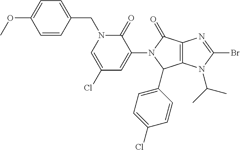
C12=C(N(C(C)C)C(Br)=N1)C(C1=CC=C(Cl)C=C1)N(C1=CC(Cl)=CN(CC3=CC=C(OC)C=C3)C1=O)C2=O
